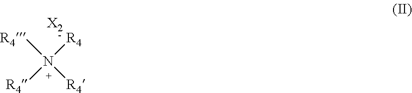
[R4]N([R4])([R4])[R4].[X2]
